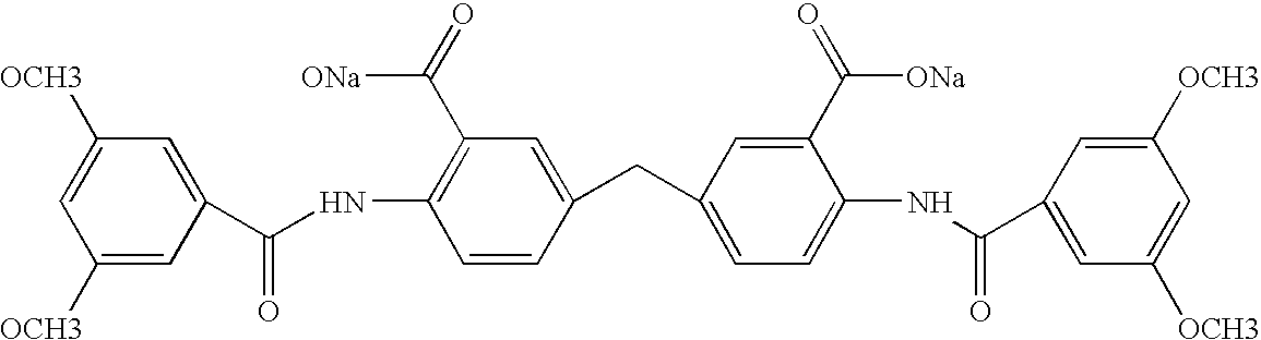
C1([OCH3])=CC([OCH3])=CC(C(NC2=C(C(=O)[ONa])C=C(CC3=CC=C(NC(C4=CC([OCH3])=CC([OCH3])=C4)=O)C(C(=O)[ONa])=C3)C=C2)=O)=C1
